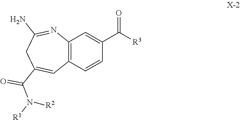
N([R2])(C(=O)C1=CC2=C(N=C(N)C1)C=C(C([R3])=O)C=C2)[R1]
